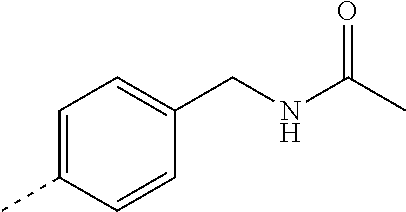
C1=C(C)C=CC(CNC(C)=O)=C1
